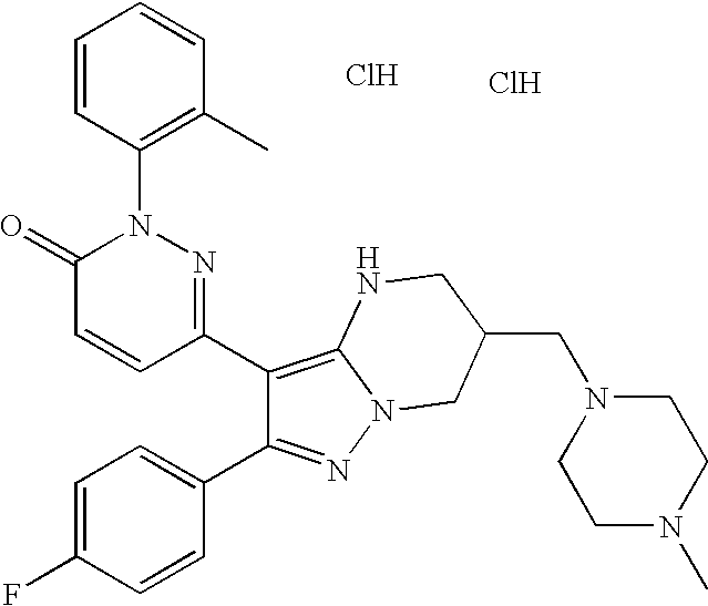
C1(C2=C3N(N=C2C2=CC=C(F)C=C2)CC(CN2CCN(C)CC2)CN3)=NN(C2=C(C)C=CC=C2)C(=O)C=C1.Cl.Cl
